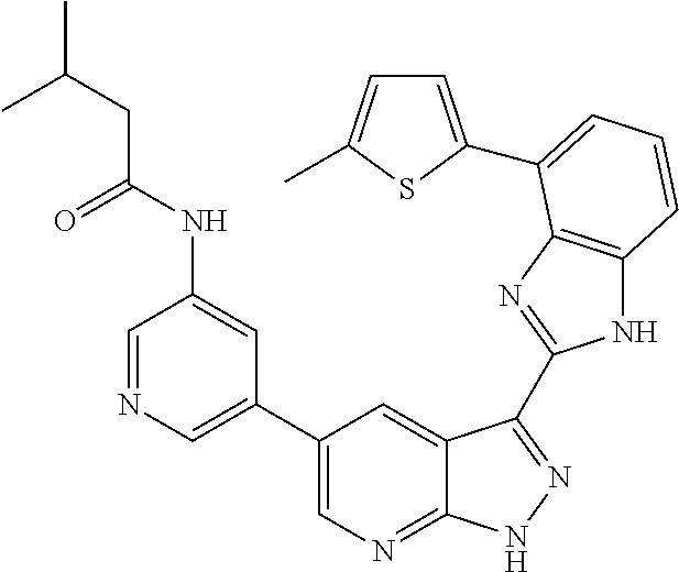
C1(C2=CN=CC(NC(CC(C)C)=O)=C2)=CN=C2C(=C1)C(C1=NC3=C(N1)C=CC=C3C1=CC=C(C)S1)=NN2
